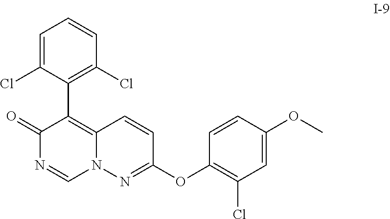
C1(C2=C3N(C=NC2=O)N=C(OC2=C(Cl)C=C(OC)C=C2)C=C3)=C(Cl)C=CC=C1Cl
